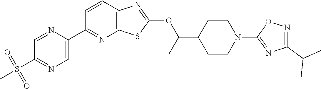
C1=CC2=C(N=C1C1=CN=C(S(C)(=O)=O)C=N1)SC(OC(C1CCN(C3=NC(C(C)C)=NO3)CC1)C)=N2
